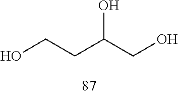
C(C(CO)O)CO
